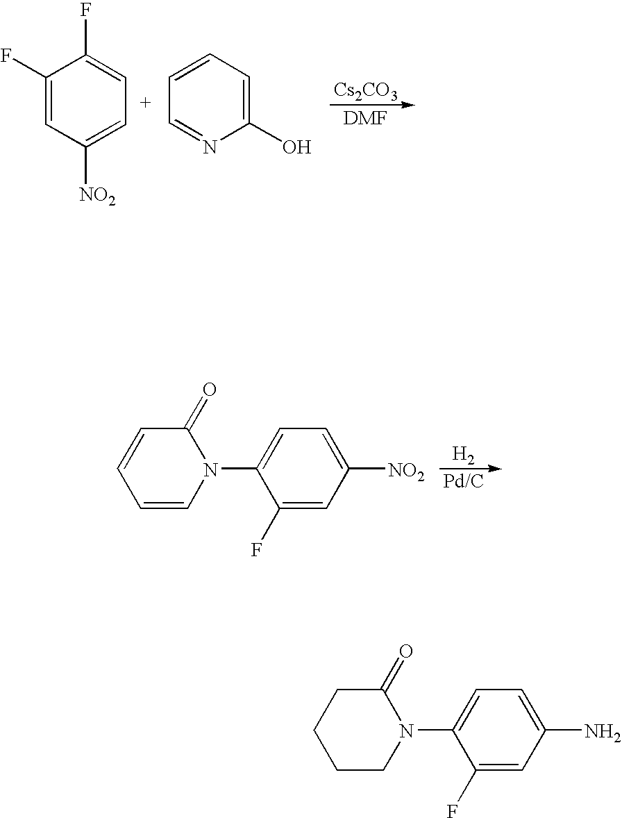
[DMF].[Cs2CO3].C1(F)=CC([NO2])=CC=C1F.C1(O)=CC=CC=N1.C1CN(C2=CC=C(N)C=C2F)C(=O)CC1.C1=CN(C2=CC=C([NO2])C=C2F)C(=O)C=C1.[H2].[Pd/C]
